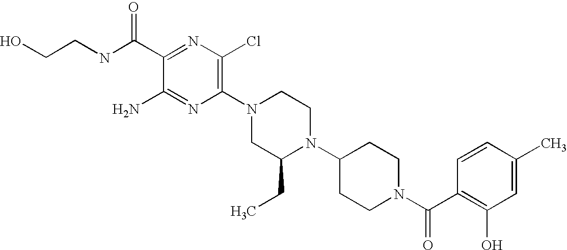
C1(C(NCCO)=O)=NC(Cl)=C(N2CC(CC)N(C3CCN(C(C4=C(O)C=C(C)C=C4)=O)CC3)CC2)N=C1N
